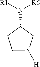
C1N([H])CC(N([R6])[R1])C1
